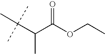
C(C(C(OCC)=O)C)(C)(C)C
